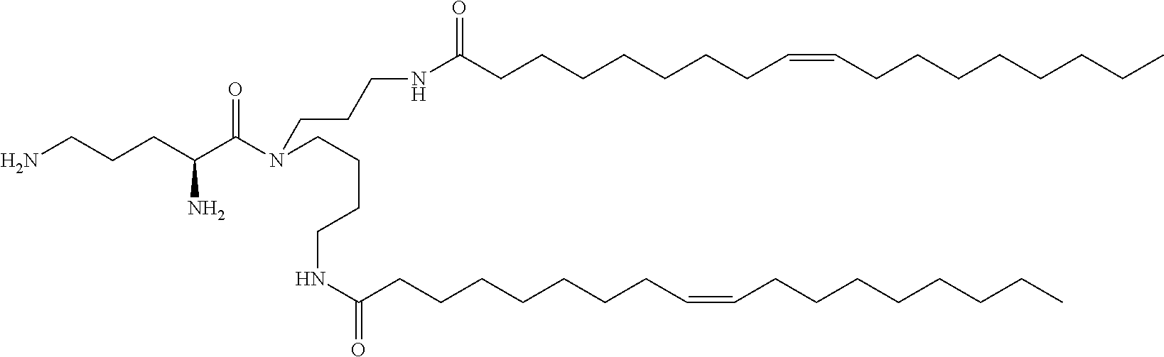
NCCCC(C(N(CCCNC(=O)CCCCCCCC=CCCCCCCCC)CCCCNC(=O)CCCCCCCC=CCCCCCCCC)=O)N
